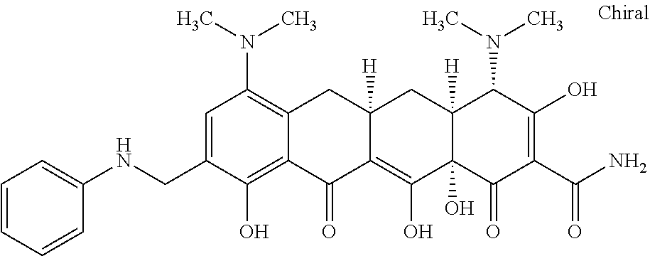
C12([H])C(O)(C(=O)C(C(N)=O)=C(O)C1N(C)C)C(O)=C1C([H])(C2)CC2=C(N(C)C)C=C(CNC3=CC=CC=C3)C(O)=C2C1=O
